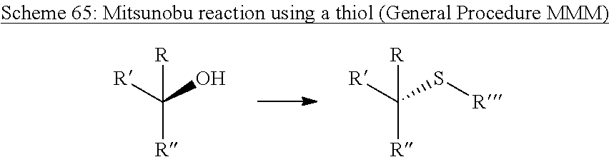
C([R])([R])(O)[R].C([R])([R])(S[R])[R]
